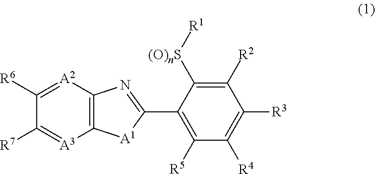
C12=C([A2]=C([R6])C([R7])=[A3]1)N=C(C1=C([R5])C([R4])=C([R3])C([R2])=C1[(O)nS][R1])[A1]2
